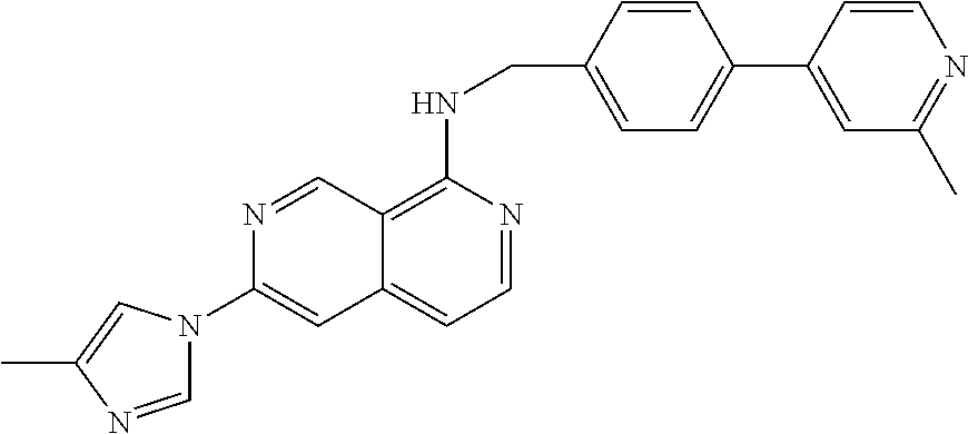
C12=C(NCC3=CC=C(C4=CC(C)=NC=C4)C=C3)N=CC=C1C=C(N1C=NC(C)=C1)N=C2
